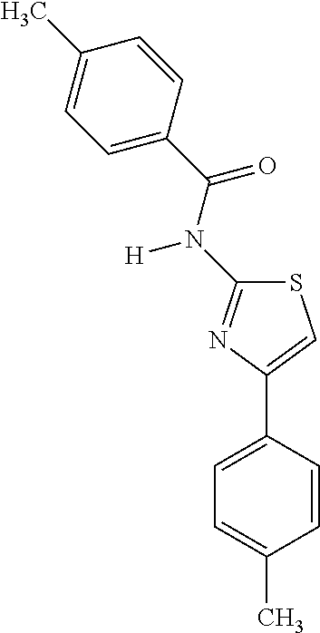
S1C(N(C(C2=CC=C(C)C=C2)=O)[H])=NC(C2=CC=C(C)C=C2)=C1
